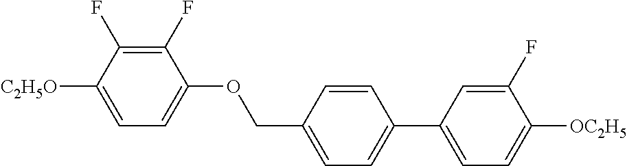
C1(F)=C(F)C([C2H5O])=CC=C1OCC1=CC=C(C2=CC=C([OC2H5])C(F)=C2)C=C1
